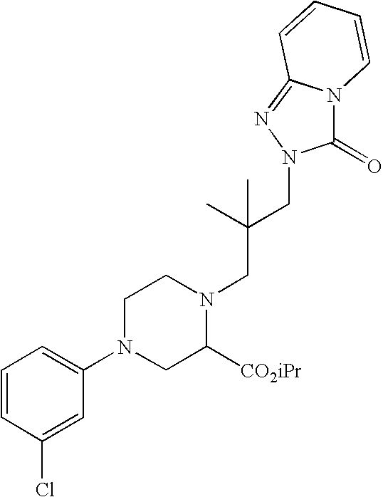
ClC1=CC(N2CC([CO2iPr])N(CC(CN3C(=O)N4C(=N3)C=CC=C4)(C)C)CC2)=CC=C1
